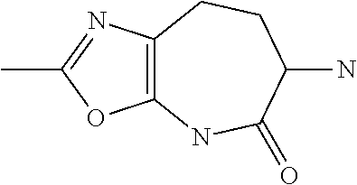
C12=C(N=C(C)O1)CCC(N)C(=O)N2
